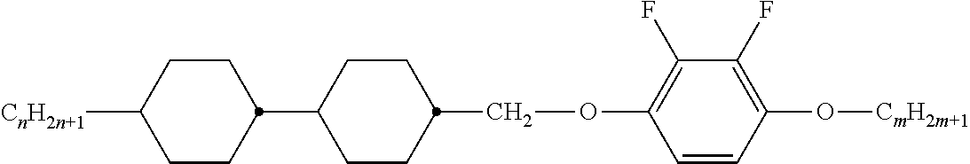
C1CC(C2CCC(COC3=C(F)C(F)=C(O[CmH2m+1])C=C3)CC2)CCC1[CnH2n+1]
